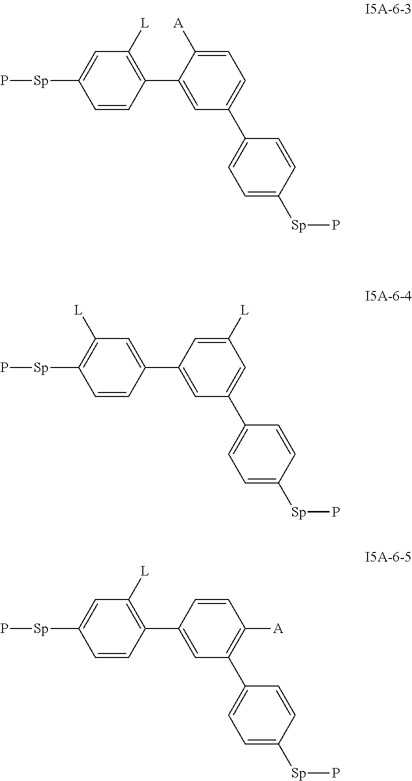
C1([A])=CC=C(C2=CC=C([Sp]P)C=C2)C=C1C1=C([L])C=C([Sp]P)C=C1.C1=C([L])C=C(C2=CC=C([Sp]P)C=C2)C=C1C1=CC([L])=C([Sp]P)C=C1.C1=CC([A])=C(C2=CC=C([Sp]P)C=C2)C=C1C1=C([L])C=C([Sp]P)C=C1
